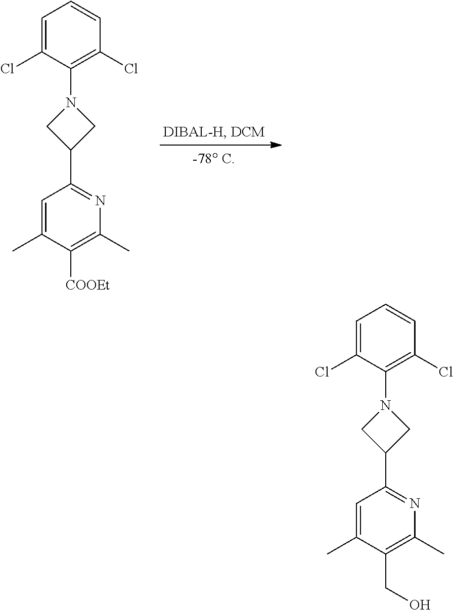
C1=C(C)C([COOEt])=C(C)N=C1C1CN(C2=C(Cl)C=CC=C2Cl)C1.C1=C(C)C(CO)=C(C)N=C1C1CN(C2=C(Cl)C=CC=C2Cl)C1
